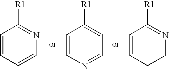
C1=CC=CN=C1[R1].C1=CN=CC=C1[R1].C1=CCCN=C1[R1]
